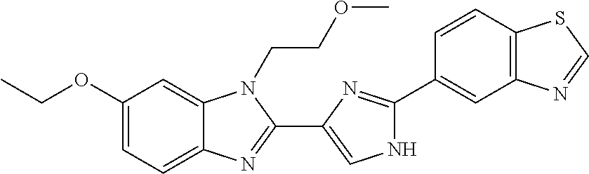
C1(OCC)=CC=C2C(=C1)N(CCOC)C(C1=CNC(C3=CC4=C(C=C3)SC=N4)=N1)=N2
